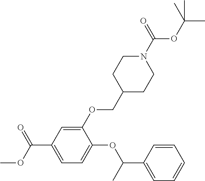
COC(C1=CC=C(OC(C2=CC=CC=C2)C)C(OCC2CCN(C(=O)OC(C)(C)C)CC2)=C1)=O
